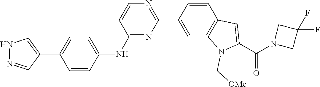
N1=C(NC2=CC=C(C3=CNN=C3)C=C2)C=CN=C1C1=CC2=C(C=C1)C=C(C(=O)N1CC(F)(F)C1)N2C[OMe]
